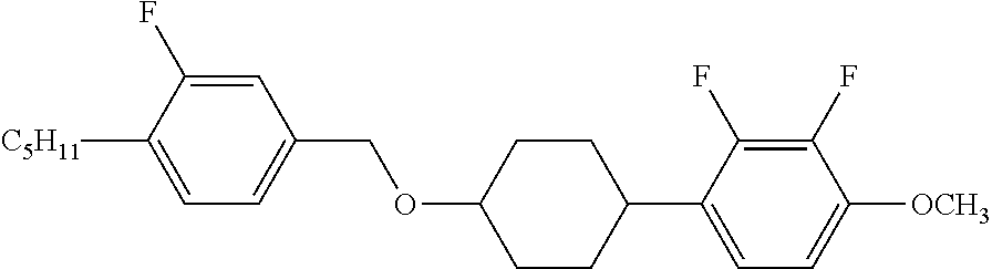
C1=C(F)C([C5H11])=CC=C1COC1CCC(C2=CC=C([OCH3])C(F)=C2F)CC1
